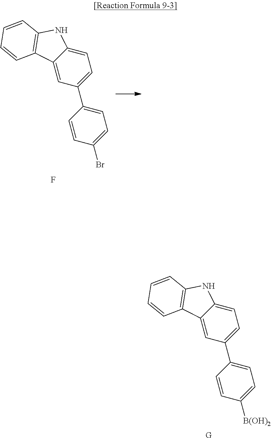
[B(OH)2]C1=CC=C(C2=CC=C3C(=C2)C2=C(N3)C=CC=C2)C=C1.[G].BrC1=CC=C(C2=CC=C3C(=C2)C2=C(N3)C=CC=C2)C=C1.F
